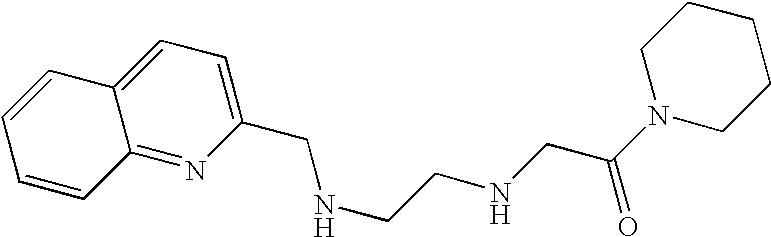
C12=CC=C(CNCCNCC(N3CCCCC3)=O)N=C1C=CC=C2
